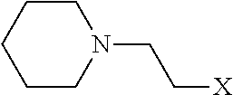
C1CN(CC[X])CCC1
